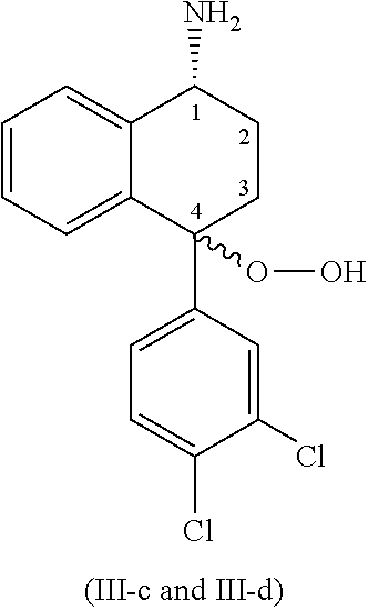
C1=CC=C2C(=C1)C(N)CCC2(C1=CC=C(Cl)C(Cl)=C1)OO
